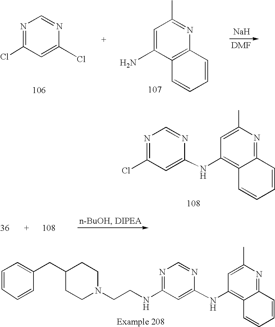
C1(Cl)=NC=NC(Cl)=C1.C1(N)=CC(C)=NC2=C1C=CC=C2.[Na].N(C1=C2C(=NC(C)=C1)C=CC=C2)C1=CC(Cl)=NC=N1.N(C1=C2C(=NC(C)=C1)C=CC=C2)C1=CC(NCCN2CCC(CC3=CC=CC=C3)CC2)=NC=N1
